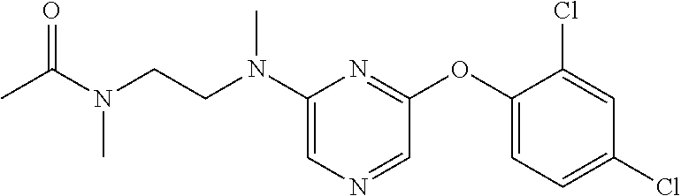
C1(N(CCN(C(C)=O)C)C)=CN=CC(OC2=CC=C(Cl)C=C2Cl)=N1
